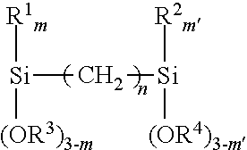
[R1m][Si]([(OR3)3-m])C[Si]([R2m])[(OR4)3-m]
